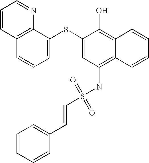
C1=CC2=C(N=C1)C(SC1=CC(NS(=O)(=O)C=CC3=CC=CC=C3)=C3C(=C1O)C=CC=C3)=CC=C2
